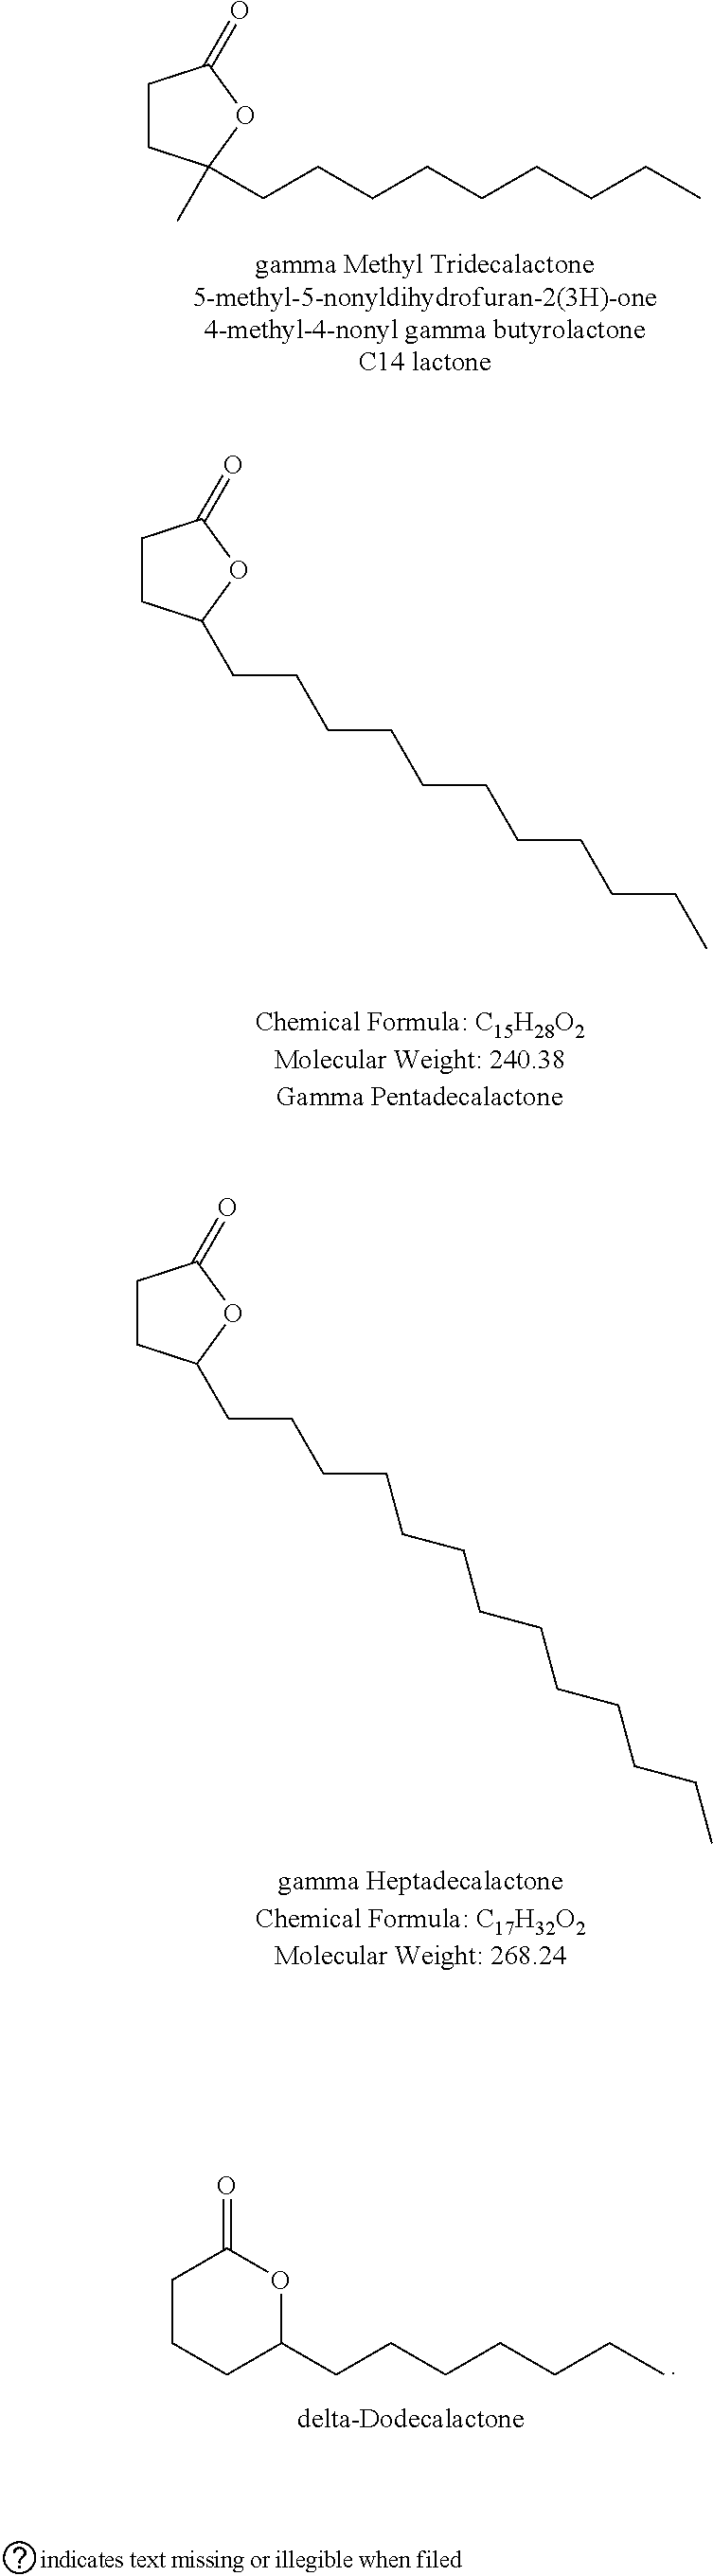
C1CC(CCCCCCCCC)(C)OC1=O.C1CC(CCCCCCCCCCC)OC1=O.C1CC(CCCCCCCCCCCCC)OC1=O.C1CCC(CCCCCCC)OC1=O
